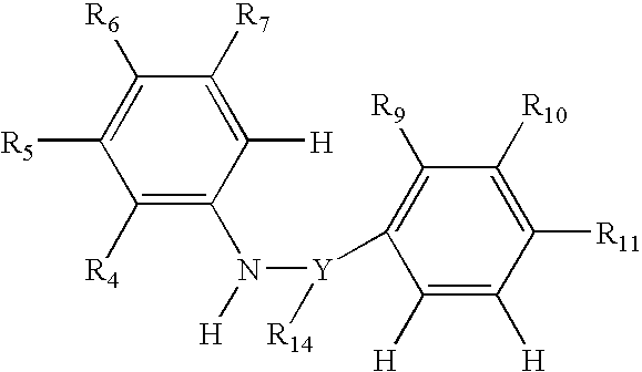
C1([R4])=C(N([Y](C2=C([R9])C([R10])=C([R11])C([H])=C2[H])[R14])[H])C([H])=C([R7])C([R6])=C1[R5]
